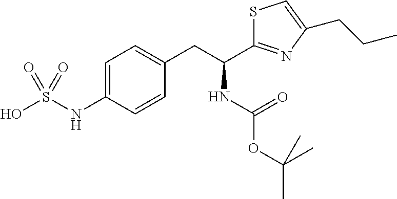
OS(NC1=CC=C(CC(C2=NC(CCC)=CS2)NC(=O)OC(C)(C)C)C=C1)(=O)=O
